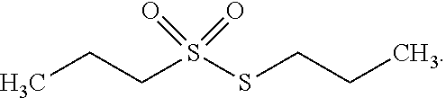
CCCS(SCCC)(=O)=O
